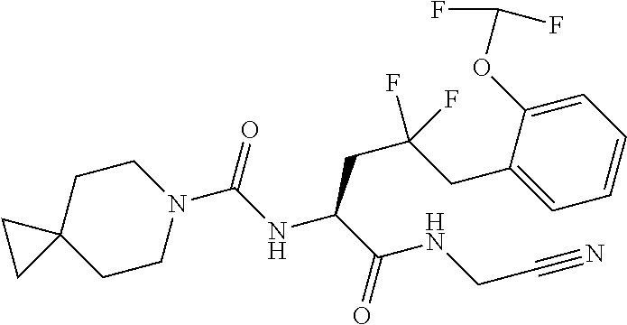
N1(C(NC(C(NCC#N)=O)CC(F)(CC2=CC=CC=C2OC(F)F)F)=O)CCC2(CC1)CC2
